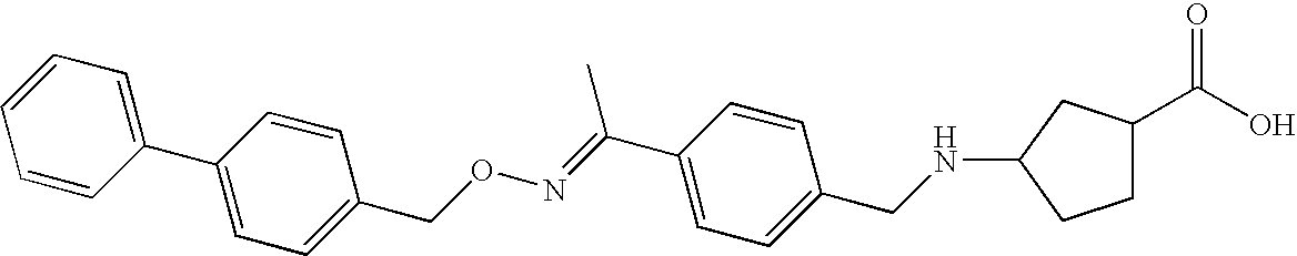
C1=CC(C2=CC=C(CON=C(C3=CC=C(CNC4CC(C(O)=O)CC4)C=C3)C)C=C2)=CC=C1
